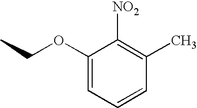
CCOC1=CC=CC(C)=C1[NO2]
